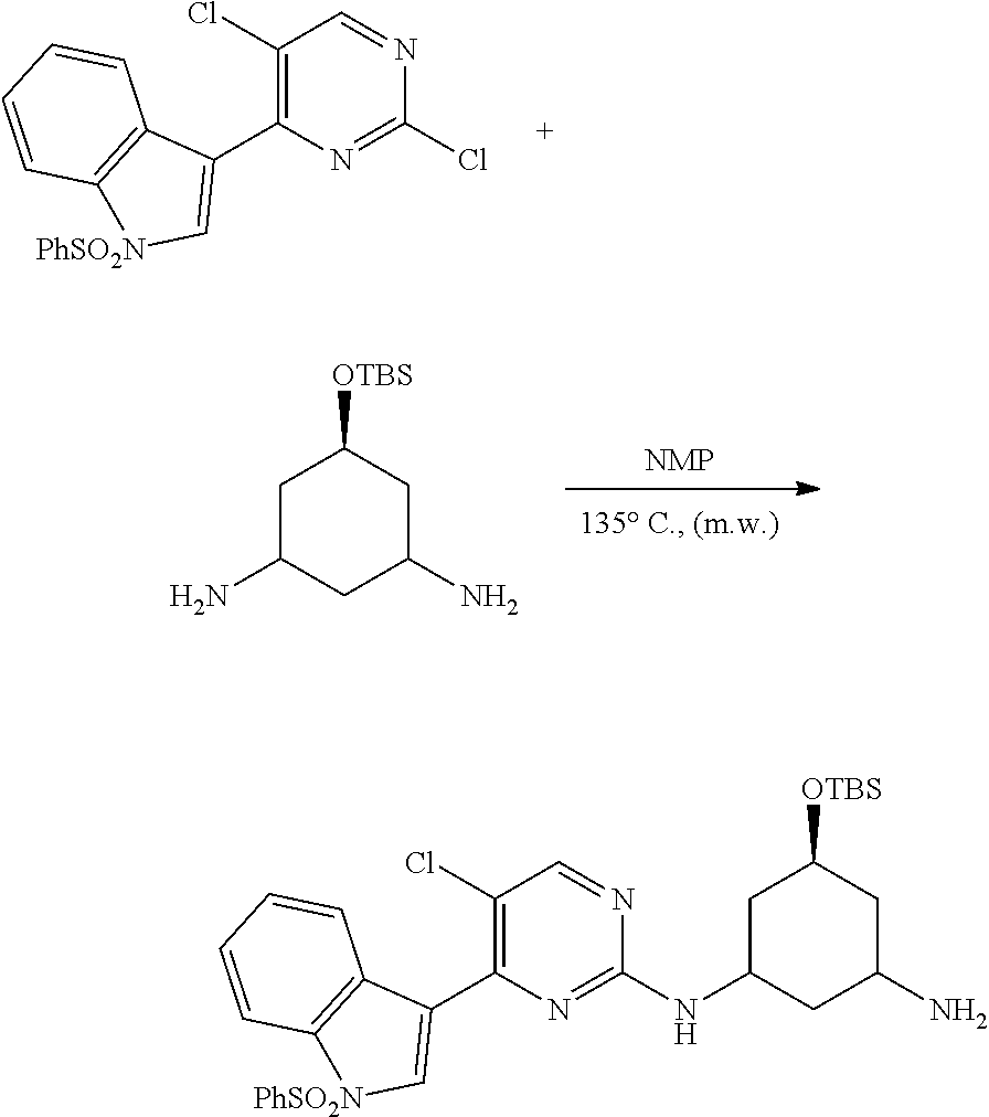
C1(Cl)=C(C2=C[PhSO2N]C3=C2C=CC=C3)N=C(Cl)N=C1.[NMP].C1C(N)CC(N)CC1[OTBS].C1(Cl)=C(C2=C[PhSO2N]C3=C2C=CC=C3)N=C(NC2CC([OTBS])CC(N)C2)N=C1
